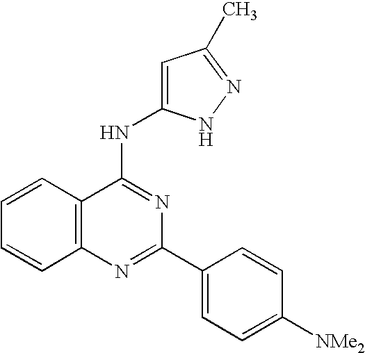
C12=C(N=C(C3=CC=C([NMe2])C=C3)N=C1NC1=CC(C)=NN1)C=CC=C2
